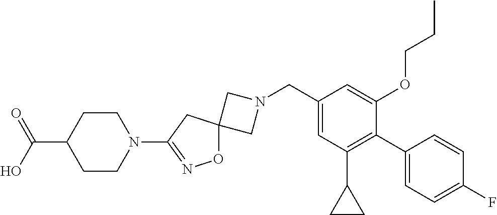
C1N(CC2=CC(C3CC3)=C(C3=CC=C(F)C=C3)C(OCCC)=C2)CC12ON=C(N1CCC(C(=O)O)CC1)C2
